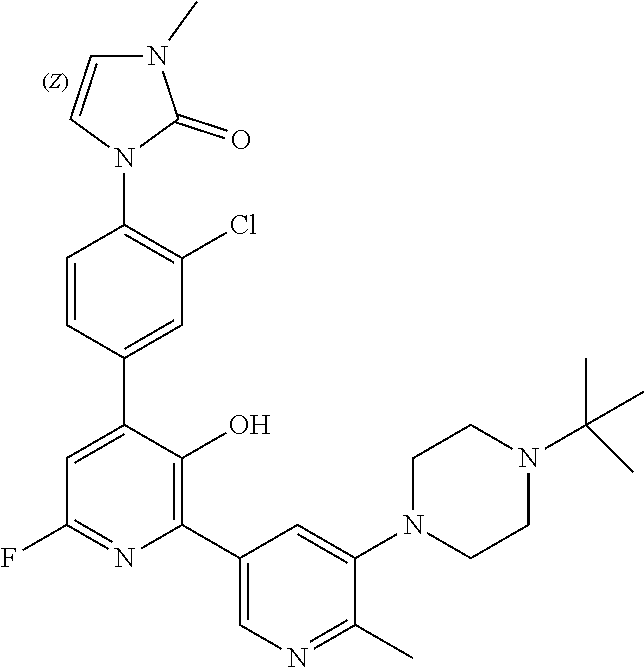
C1=C(C2=CC(Cl)=C(N3C(=O)N(C)C=C3)C=C2)C(O)=C(C2=CN=C(C)C(N3CCN(C(C)(C)C)CC3)=C2)N=C1F
